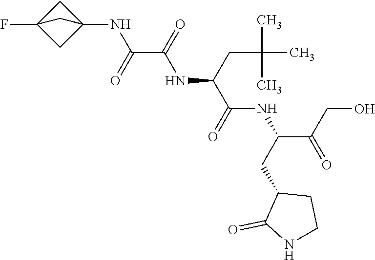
FC12CC(NC(C(=O)NC(C(=O)NC(C(CO)=O)CC3C(=O)NCC3)CC(C)(C)C)=O)(C1)C2
